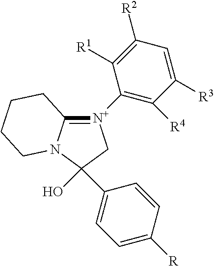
[N+]1(C2=C([R4])C([R3])=CC([R2])=C2[R1])=C2N(CCCC2)C(C2=CC=C([R])C=C2)(O)C1
